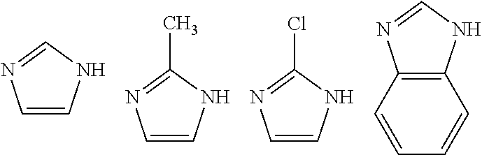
C1=CNC=N1.C1=CNC(C)=N1.C1=CNC(Cl)=N1.C12=C(NC=N1)C=CC=C2
